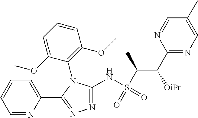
C1(NS(C(C(C2=NC=C(C)C=N2)[OiPr])C)(=O)=O)=NN=C(C2=CC=CC=N2)N1C1=C(OC)C=CC=C1OC
